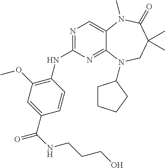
N1=C(NC2=C(OC)C=C(C(NCCCO)=O)C=C2)N=C2C(=C1)N(C)C(=O)C(C)(C)CN2C1CCCC1
